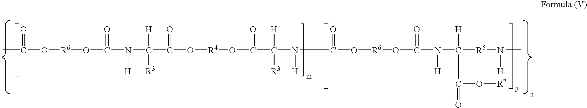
O(C(N([H])C(C(O[R4]OC(C(N(C(=O)O[R6]OC(N([H])C([R5]N([H])C)([H])C(=O)O[R2])=O)[H])([R3])[H])=O)=O)([R3])[H])=O)[R6]OC(C)=O
